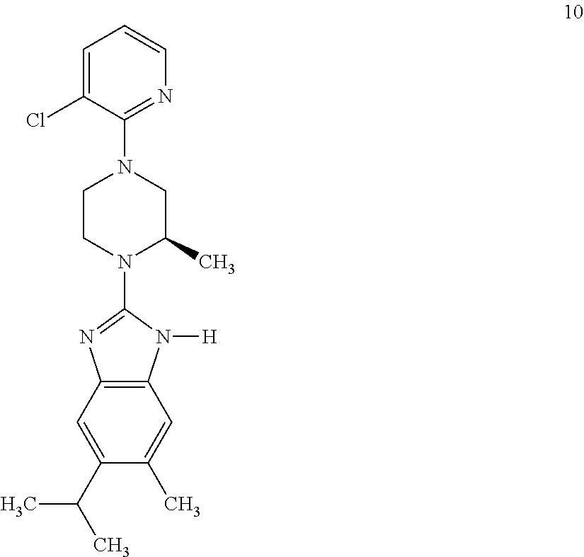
C1=C(Cl)C(N2CCN(C3=NC4=C(C=C(C)C(C(C)C)=C4)N3[H])C(C)C2)=NC=C1
